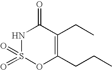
N1S(=O)(=O)OC(CCC)=C(CC)C1=O
